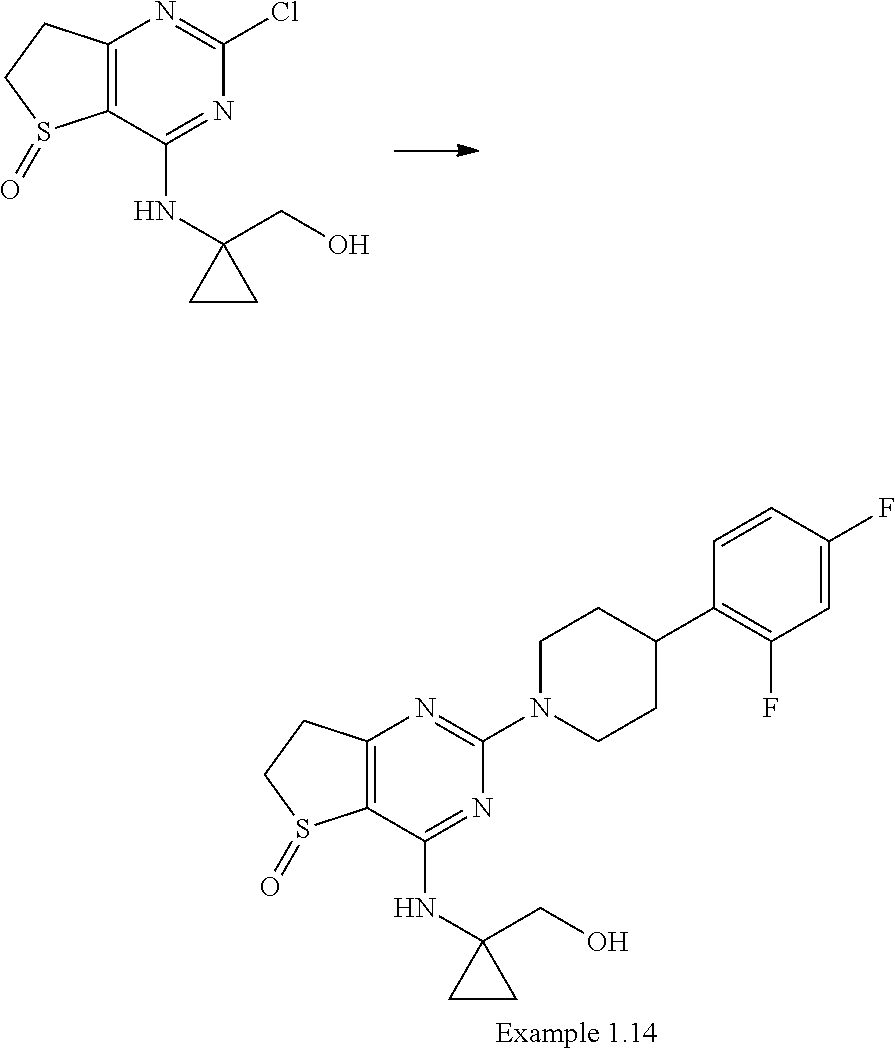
C12=C(C(NC3(CO)CC3)=NC(Cl)=N1)S(=O)CC2.C12=C(C(NC3(CO)CC3)=NC(N3CCC(C4=C(F)C=C(F)C=C4)CC3)=N1)S(=O)CC2
